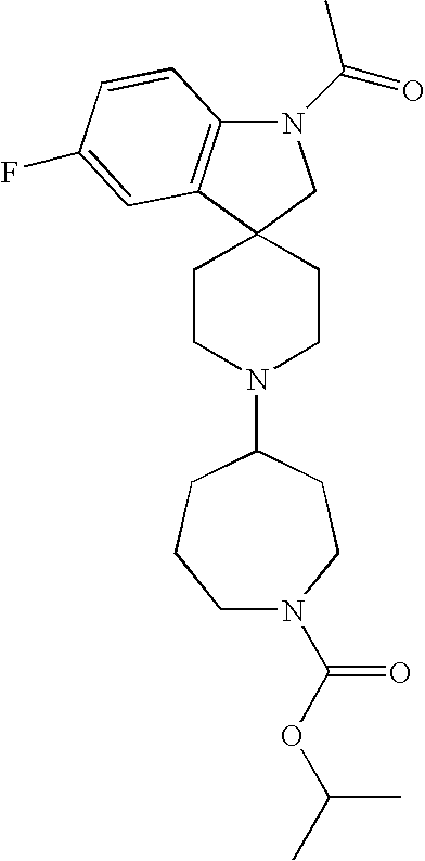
N1(C(=O)C)C2=C(C3(C1)CCN(C1CCCN(C(OC(C)C)=O)CC1)CC3)C=C(F)C=C2
